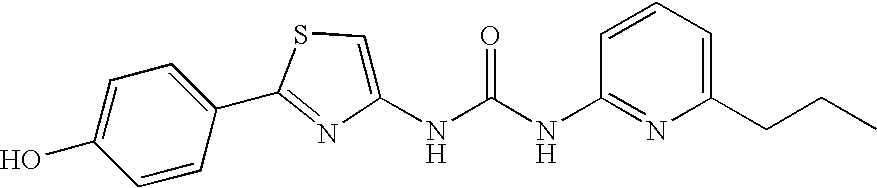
C1=CC(C2=NC(NC(NC3=NC(CCC)=CC=C3)=O)=CS2)=CC=C1O
